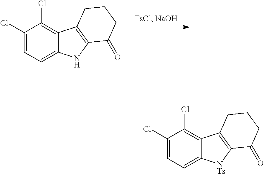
C1(Cl)=CC=C2C(=C1Cl)C1=C(N2)C(=O)CCC1.C1(Cl)=CC=C2C(=C1Cl)C1=C([NTs]2)C(=O)CCC1
